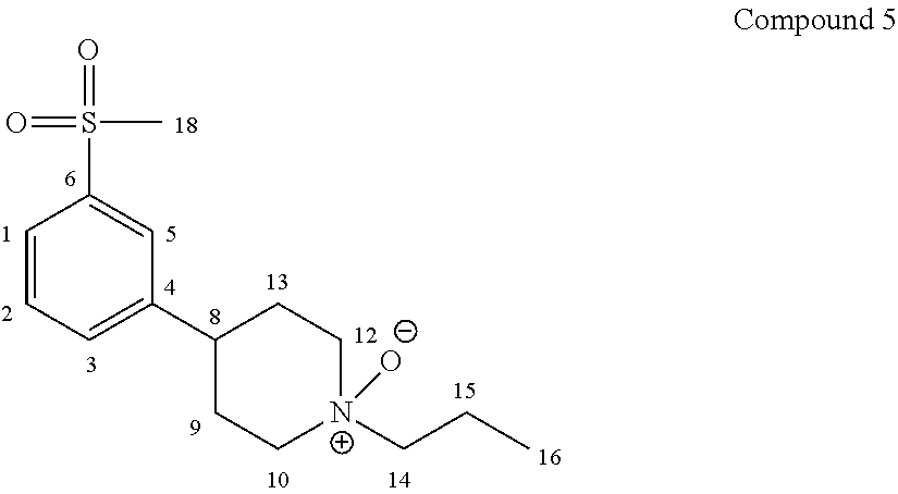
C1=CC=C(C2CC[N+](CCC)([O-])CC2)C=C1S(=O)(=O)C
